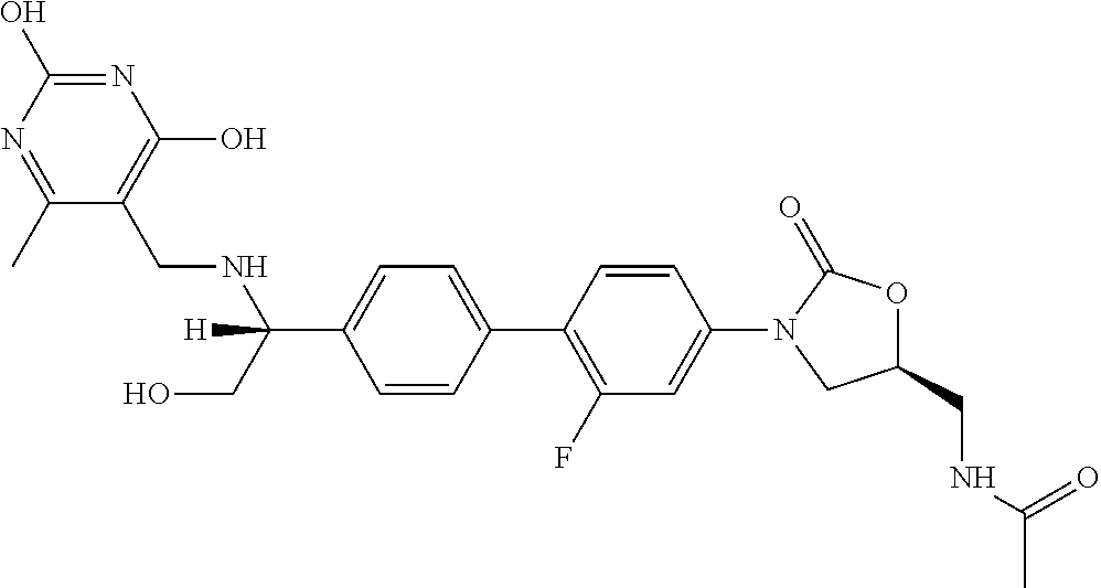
C1(CNC(=O)C)OC(=O)N(C2=CC(F)=C(C3=CC=C(C(CO)(NCC4=C(O)N=C(O)N=C4C)[H])C=C3)C=C2)C1
